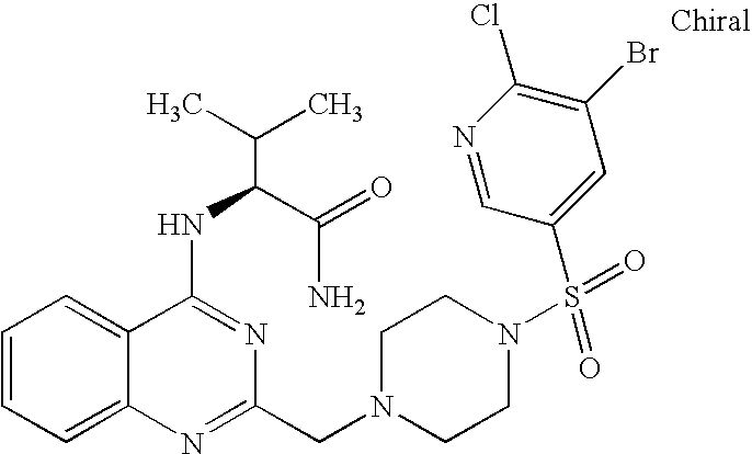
C1=CC=C2C(=C1)C(NC(C(N)=O)C(C)C)=NC(CN1CCN(S(=O)(=O)C3=CC(Br)=C(Cl)N=C3)CC1)=N2
